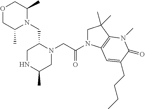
O1CC(C)N(CC2CNC(C)CN2CC(N2CC(C)(C)C3=C2C=C(CCCC)C(=O)N3C)=O)C(C)C1
